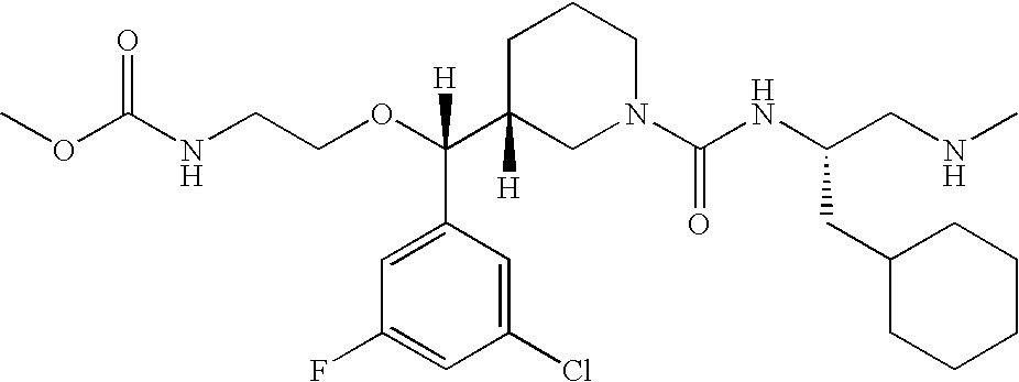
O(C(C1([H])CN(C(NC(CNC)CC2CCCCC2)=O)CCC1)(C1=CC(F)=CC(Cl)=C1)[H])CCNC(OC)=O
